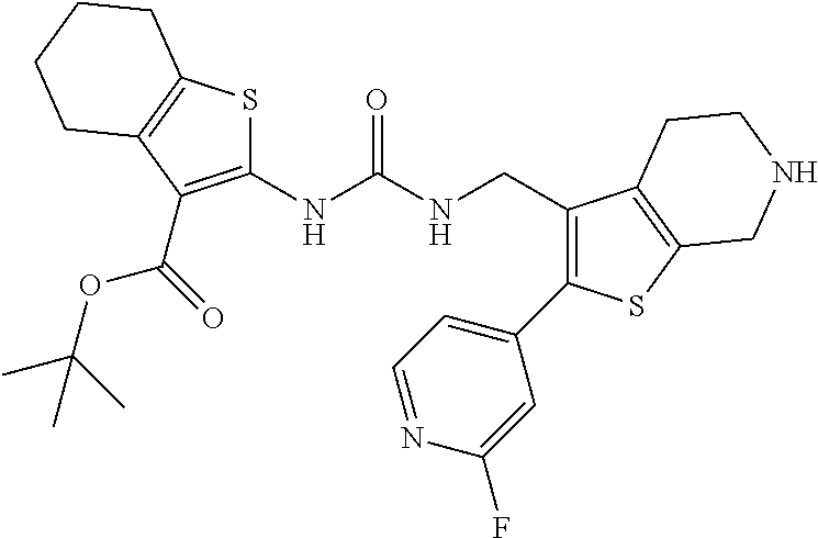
S1C(NC(NCC2=C(C3=CC=NC(F)=C3)SC3=C2CCNC3)=O)=C(C(OC(C)(C)C)=O)C2=C1CCCC2
